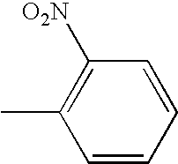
C1=CC=CC([O2N])=C1C
